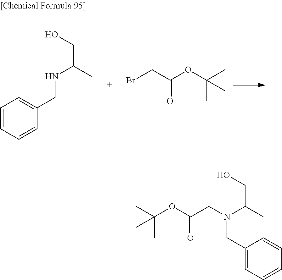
C1=CC=CC(CNC(C)CO)=C1.BrCC(OC(C)(C)C)=O.C(C(OC(C)(C)C)=O)N(CC1=CC=CC=C1)C(C)CO
